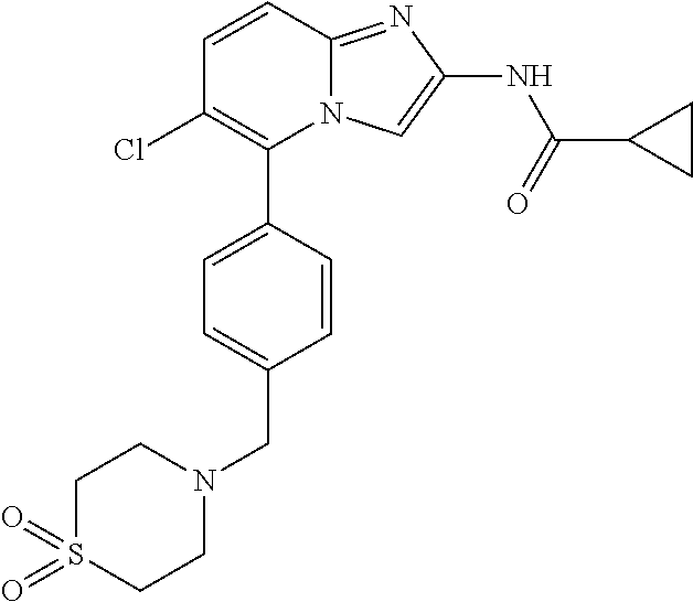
C1=CC(C2=C(Cl)C=CC3=NC(NC(=O)C4CC4)=CN23)=CC=C1CN1CCS(=O)(=O)CC1
